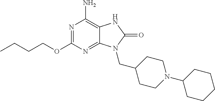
N1=C(OCCCC)N=C2C(=C1N)NC(=O)N2CC1CCN(C2CCCCC2)CC1
